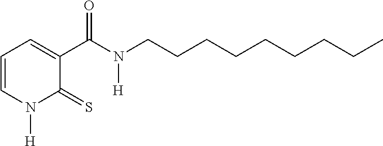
C1=CN([H])C(=S)C(C(N([H])CCCCCCCCC)=O)=C1
